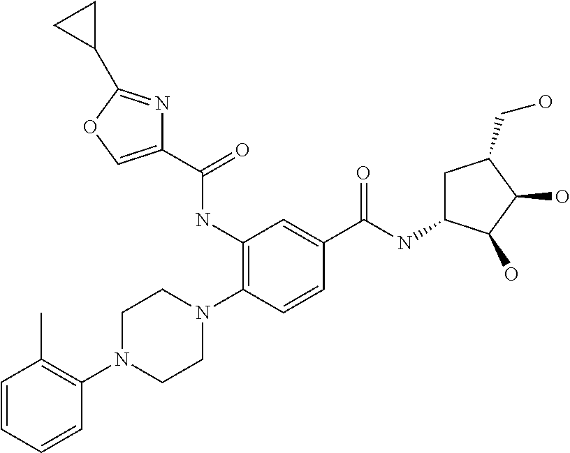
C1(NC(C2=COC(C3CC3)=N2)=O)=C(N2CCN(C3=C(C)C=CC=C3)CC2)C=CC(C(NC2CC(CO)C(O)C2O)=O)=C1
